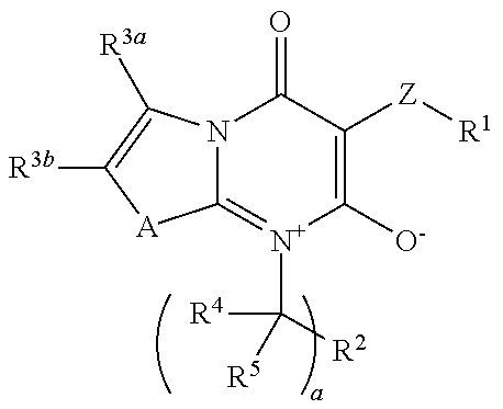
C12=[N+](C([R2])([R5])[R4])C([O-])=C([Z][R1])C(=O)N1C([R3a])=C([R3b])[A]2
